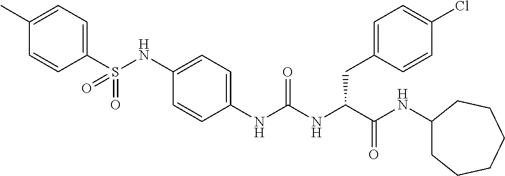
C1(S(NC2=CC=C(NC(NC(C(NC3CCCCCC3)=O)CC3=CC=C(Cl)C=C3)=O)C=C2)(=O)=O)=CC=C(C)C=C1
